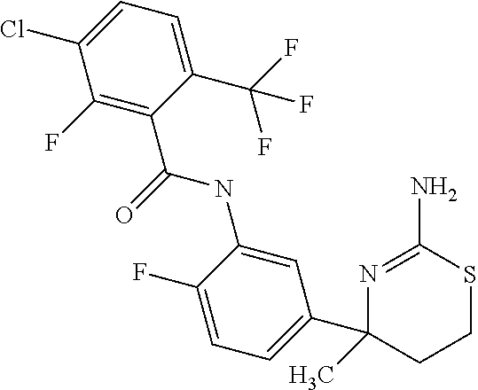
C1(F)=C(C(=O)NC2=CC(C3(C)CCSC(N)=N3)=CC=C2F)C(C(F)(F)F)=CC=C1Cl
